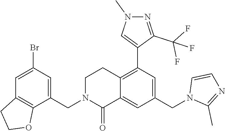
C1=C(Br)C=C(CN2CCC3=C(C4=CN(C)N=C4C(F)(F)F)C=C(CN4C(C)=NC=C4)C=C3C2=O)C2=C1CCO2
